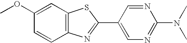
C1(OC)=CC2=C(C=C1)N=C(C1=CN=C(N(C)C)N=C1)S2
